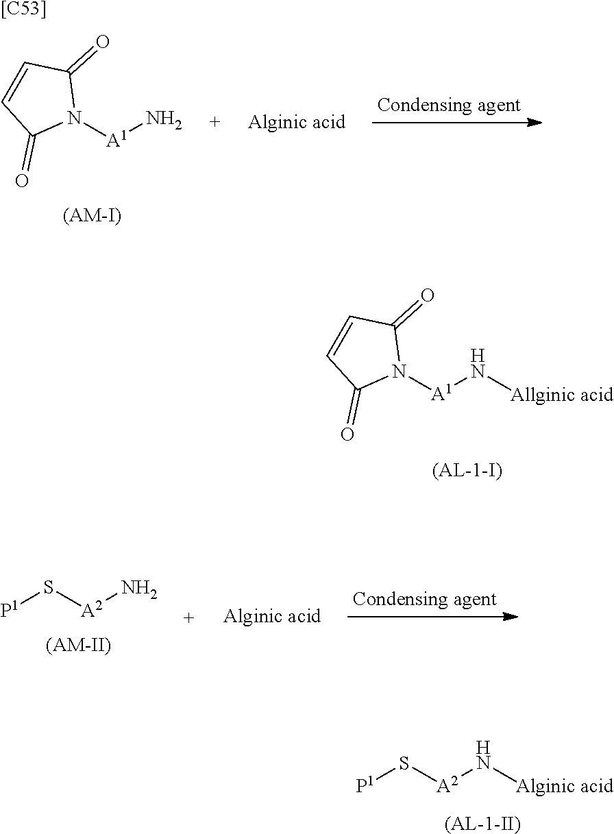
N1([A1]N[Allginic acid])C(=O)C=CC1=O.[(AL-1-I)].N1([A1]N)C(=O)C=CC1=O.[(AM-I)].[P1]S[A2]N[Alginic acid].[(AL-1-II)].[P1]S[A2]N.[(AM-II)].[[C53]]
